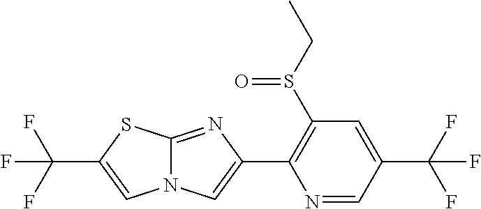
N1=CC(C(F)(F)F)=CC(S(CC)=O)=C1C1=CN2C(=N1)SC(C(F)(F)F)=C2
